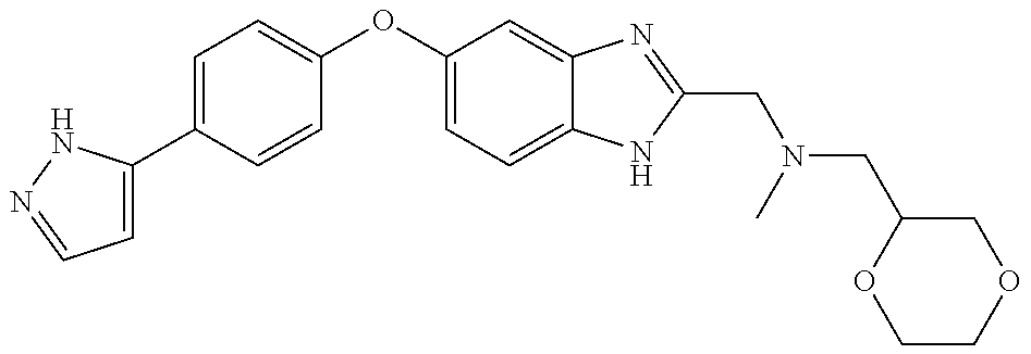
C1=C(C2=CC=C(OC3=CC=C4C(=C3)N=C(CN(CC3OCCOC3)C)N4)C=C2)NN=C1
